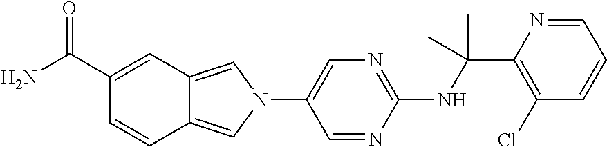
N1(C2=CN=C(NC(C3=C(Cl)C=CC=N3)(C)C)N=C2)C=C2C(=C1)C=CC(C(N)=O)=C2
